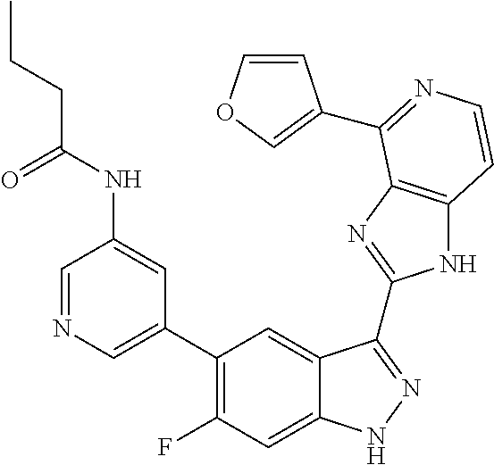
C1=C(C2=C(F)C=C3C(=C2)C(C2=NC4=C(N2)C=CN=C4C2=COC=C2)=NN3)C=C(NC(CCC)=O)C=N1
